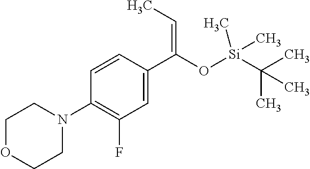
C(C1=CC(F)=C(N2CCOCC2)C=C1)(O[Si](C(C)(C)C)(C)C)=CC
